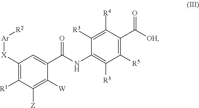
C1([X][Ar][R2])=C([R1])C([Z])=C([W])C(C(NC2=C([R3])C([R5])=C(C([OH])=O)C([R4])=C2[R3])=O)=C1
